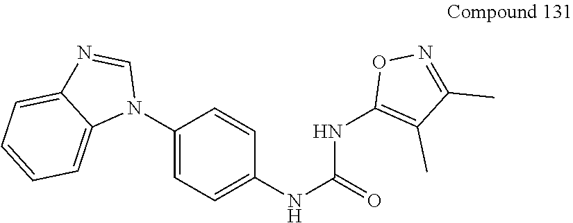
C1(N2C=NC3=CC=CC=C23)=CC=C(NC(NC2=C(C)C(C)=NO2)=O)C=C1
